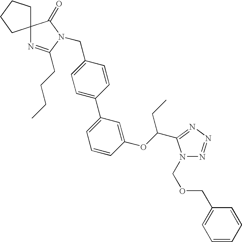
C12(N=C(CCCC)N(CC3=CC=C(C4=CC=CC(OC(CC)C5=NN=NN5COCC5=CC=CC=C5)=C4)C=C3)C1=O)CCCC2
